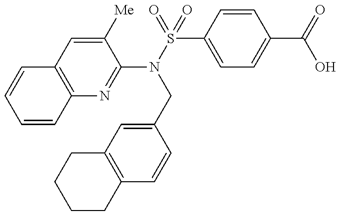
C12=C(N=C(N(S(=O)(C3=CC=C(C(=O)O)C=C3)=O)CC3=CC4=C(C=C3)CCCC4)C([Me])=C1)C=CC=C2
